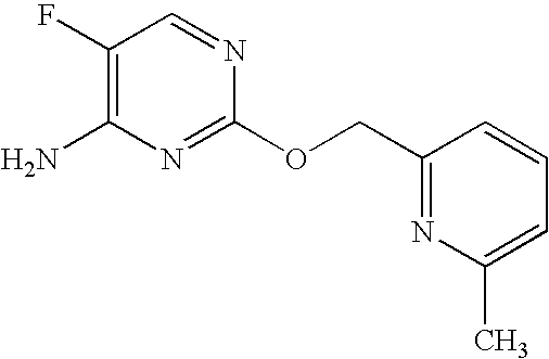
C1(F)=C(N)N=C(OCC2=NC(C)=CC=C2)N=C1
